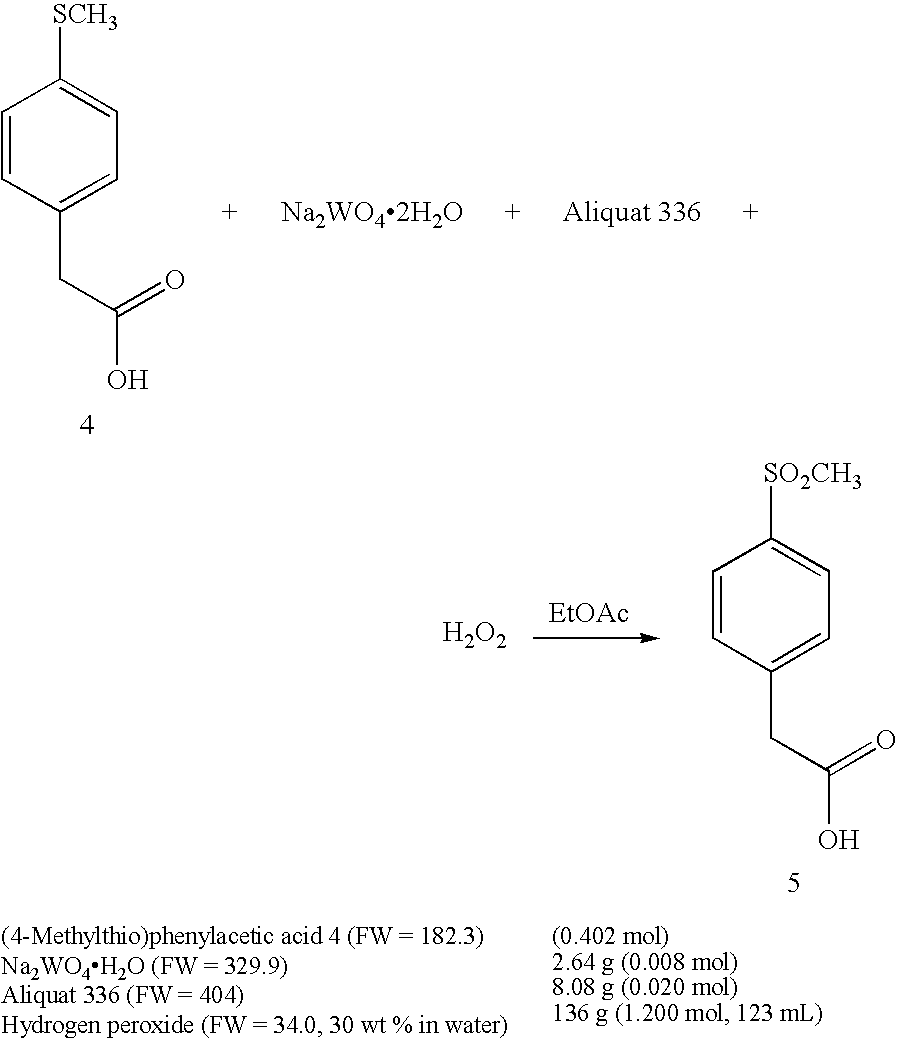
C1=CC(CC(=O)O)=CC=C1[SCH3].[Na2WO42H2O].C1=CC(CC(=O)O)=CC=C1[SO2CH3].[H2O2].[EtOAc]
